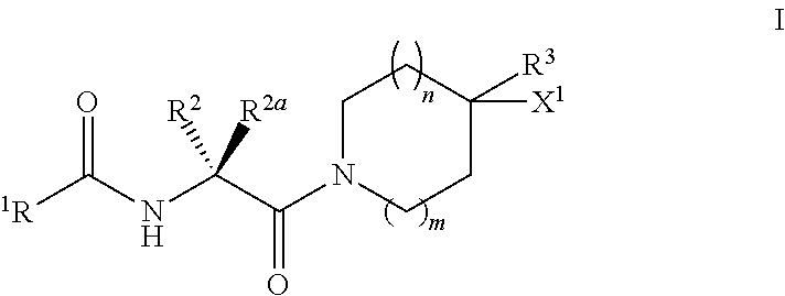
C1N(C(C(NC([1R])=O)([R2])[R2a])=O)CCC([R3])([X1])C1
